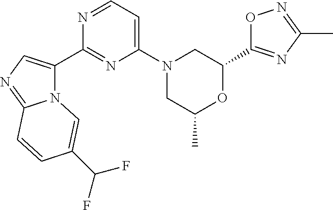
O1C(C2CN(C3=CC=NC(C4=CN=C5N4C=C(C(F)F)C=C5)=N3)CC(C)O2)=NC(C)=N1
